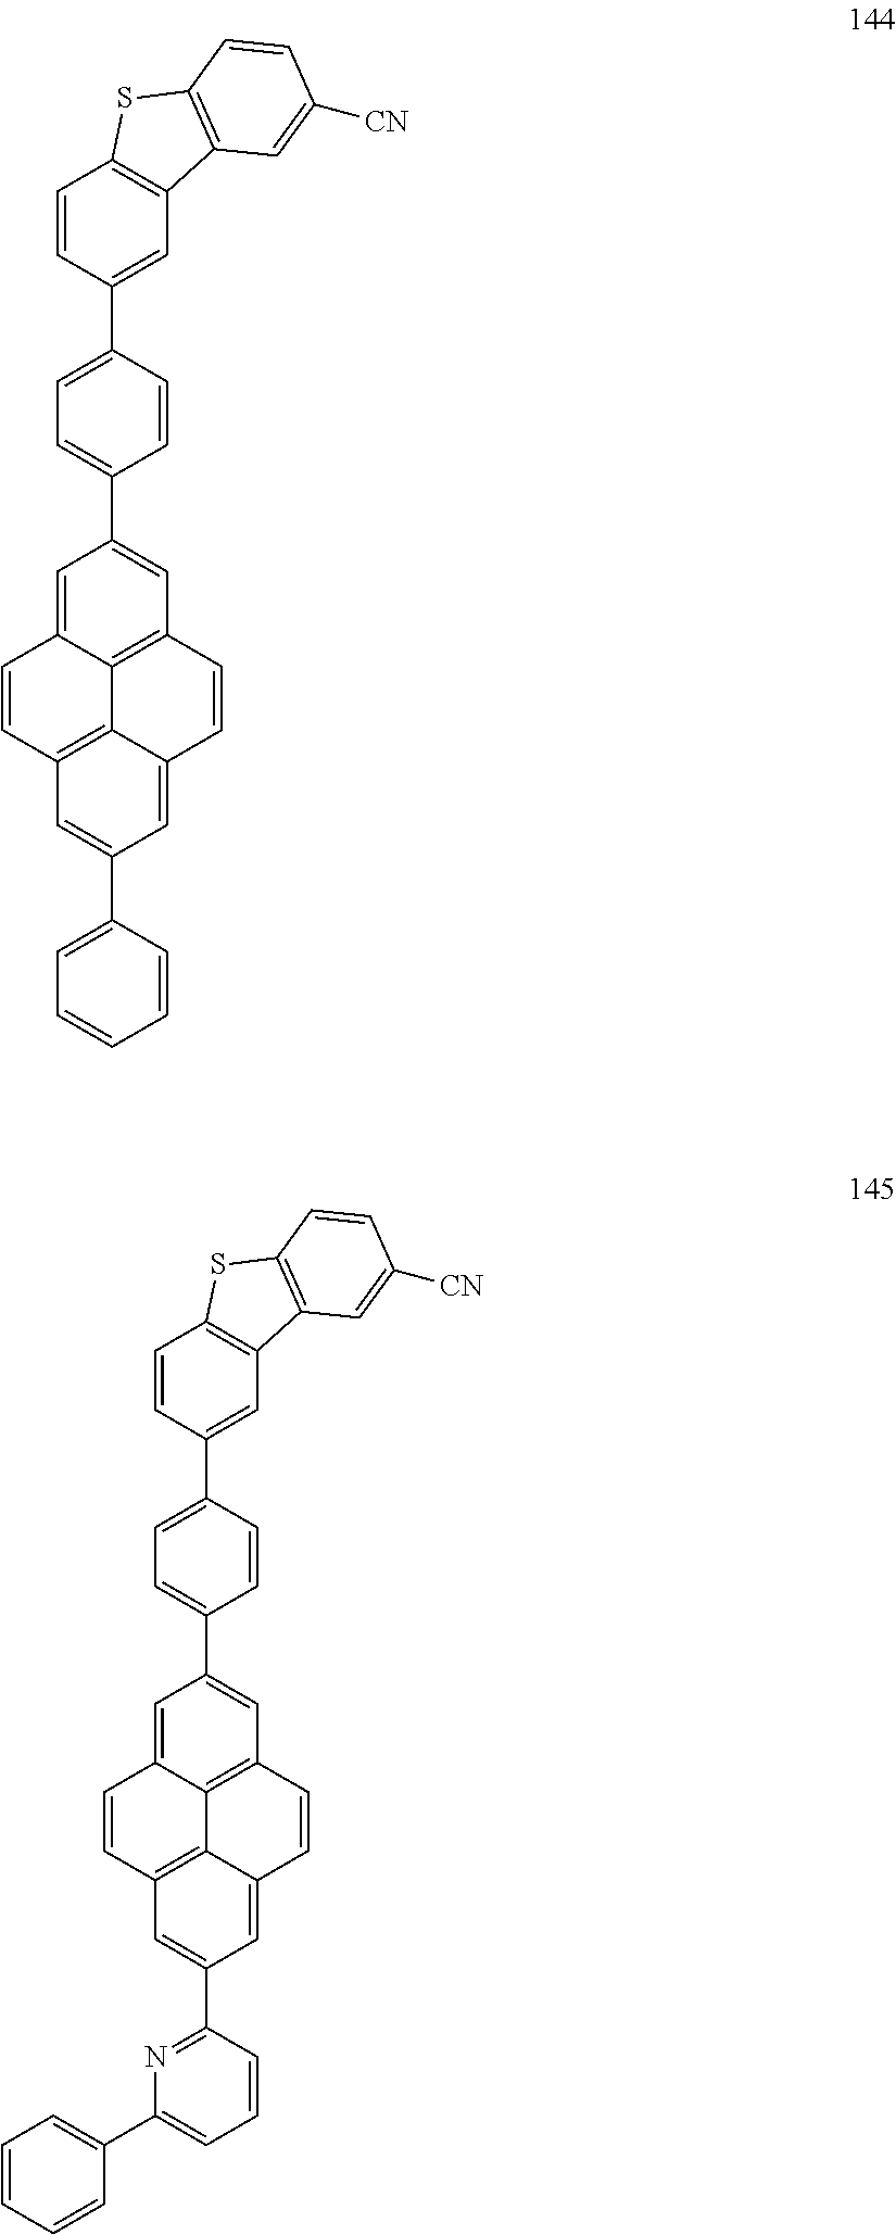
C1=C2C3=C(C=C1C1=CC=C(C4=CC5=C(C=C4)SC4=C5C=C([CN])C=C4)C=C1)C=CC1=CC(C4=CC=CC=C4)=CC(=C31)C=C2.C1=C2C3=C(C=C1C1=CC=C(C4=CC5=C(C=C4)SC4=C5C=C([CN])C=C4)C=C1)C=CC1=CC(C4=NC(C5=CC=CC=C5)=CC=C4)=CC(=C31)C=C2
